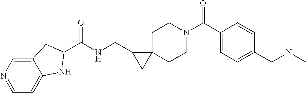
C1=NC=C2C(=C1)NC(C(NCC1CC13CCN(C(C1=CC=C(CNC)C=C1)=O)CC3)=O)C2
